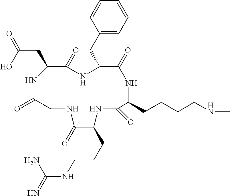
C(CC1NC(=O)CNC(=O)C(CCCNC(=N)N)NC(=O)C(CCCCNC)NC(=O)C(CC2=CC=CC=C2)NC1=O)(O)=O
